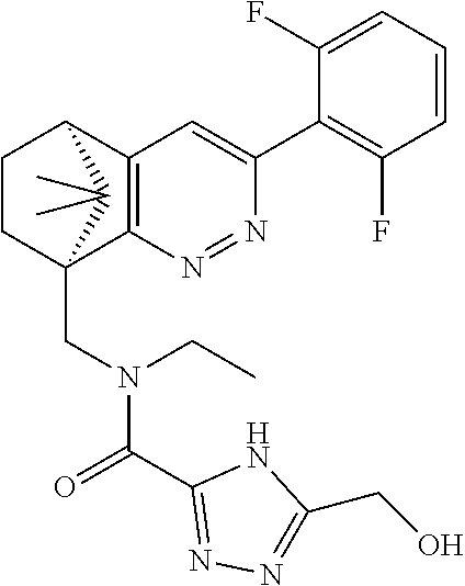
C12=C(N=NC(C3=C(F)C=CC=C3F)=C1)C1(CN(C(C3=NN=C(CO)N3)=O)CC)CCC2C1(C)C
